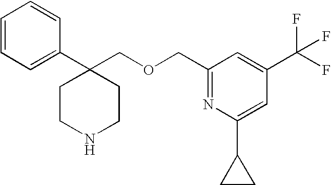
C1=CC=C(C2(COCC3=NC(C4CC4)=CC(C(F)(F)F)=C3)CCNCC2)C=C1
